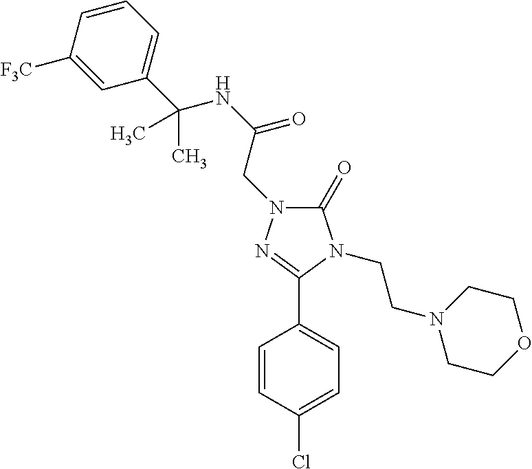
C1(Cl)=CC=C(C2=NN(CC(NC(C3=CC=CC([F3C])=C3)(C)C)=O)C(=O)N2CCN2CCOCC2)C=C1
